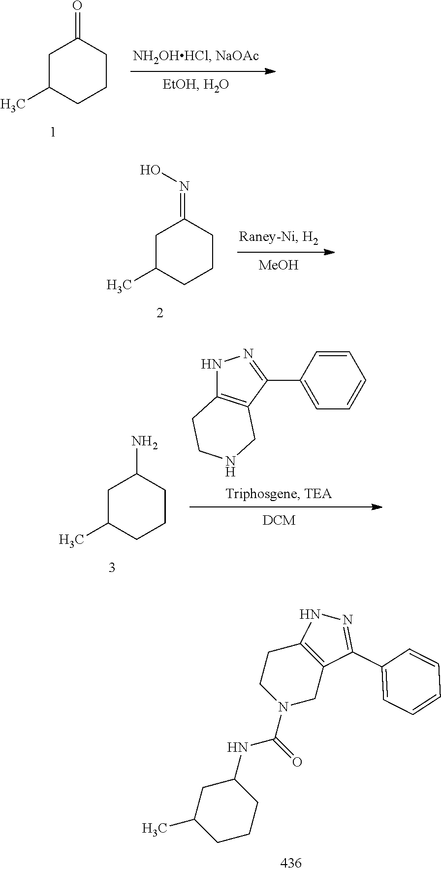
N1C2=C(C(C3=CC=CC=C3)=N1)CNCC2.C1C(C)CCCC1N.C12=C(CN(C(=O)NC3CC(C)CCC3)CC1)C(C1=CC=CC=C1)=NN2.[MeOH].C1C(C)CCCC1=NO.C1C(C)CCCC1=O
